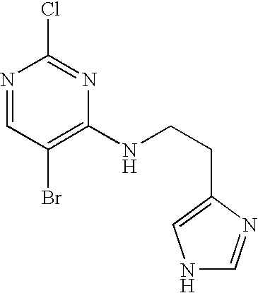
N1=CC(Br)=C(NCCC2=CNC=N2)N=C1Cl
